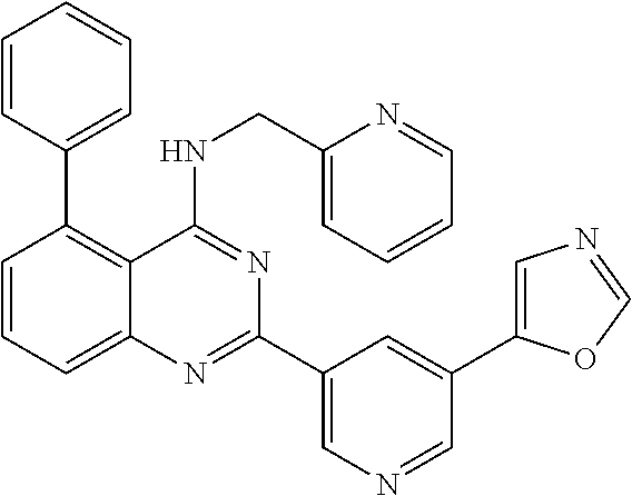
C1(C2=C3C(=CC=C2)N=C(C2=CN=CC(C4=CN=CO4)=C2)N=C3NCC2=CC=CC=N2)=CC=CC=C1
